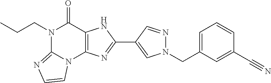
N1(CCC)C2=NC=CN2C2=C(C1=O)NC(C1=CN(CC3=CC=CC(C#N)=C3)N=C1)=N2
